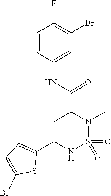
C1=CC(NC(C2CC(C3=CC=C(Br)S3)NS(=O)(=O)N2C)=O)=CC(Br)=C1F
